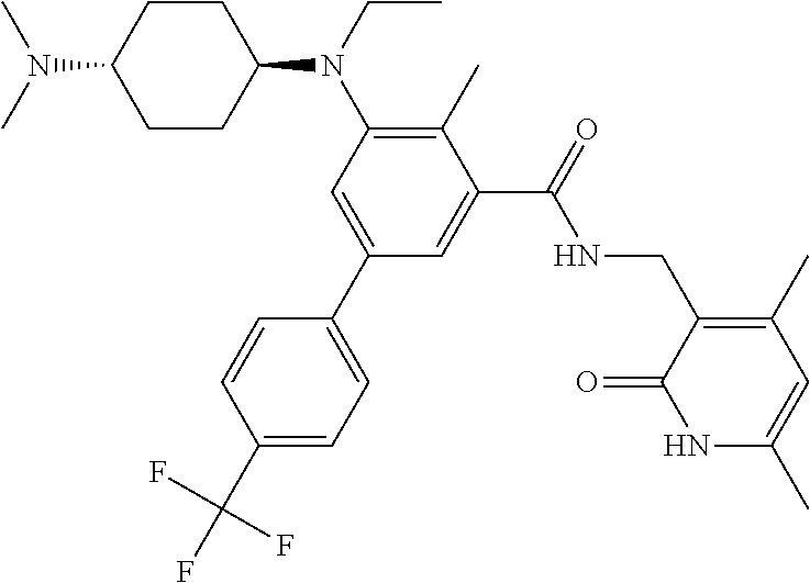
C1CC(N(CC)C2=C(C)C(C(=O)NCC3=C(C)C=C(C)NC3=O)=CC(C3=CC=C(C(F)(F)F)C=C3)=C2)CCC1N(C)C
